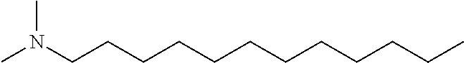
CN(CCCCCCCCCCCC)C
